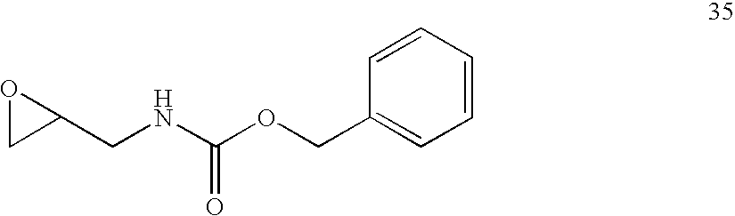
C1(CNC(OCC2=CC=CC=C2)=O)OC1
